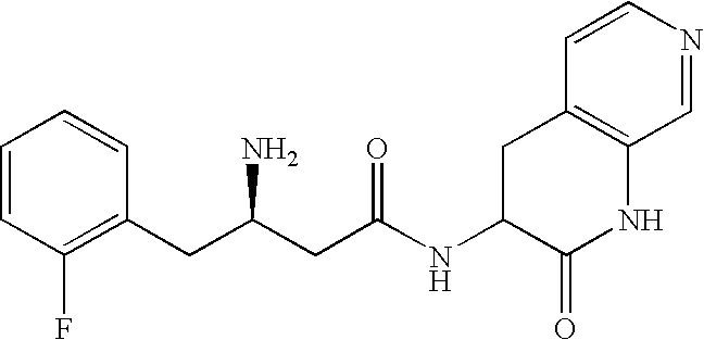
C1=CC(F)=C(CC(CC(NC2C(=O)NC3=C(C2)C=CN=C3)=O)N)C=C1
